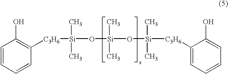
C1=CC=CC([C3H6][Si](O[Si](O[Si](C)(C)[C3H6]C2=CC=CC=C2O)(C)C)(C)C)=C1O
